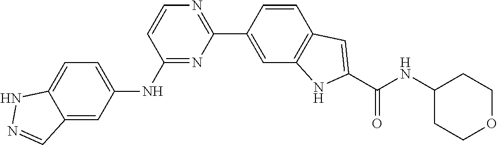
C12=CC=C(NC3=NC(C4=CC5=C(C=C4)C=C(C(NC4CCOCC4)=O)N5)=NC=C3)C=C1C=NN2
